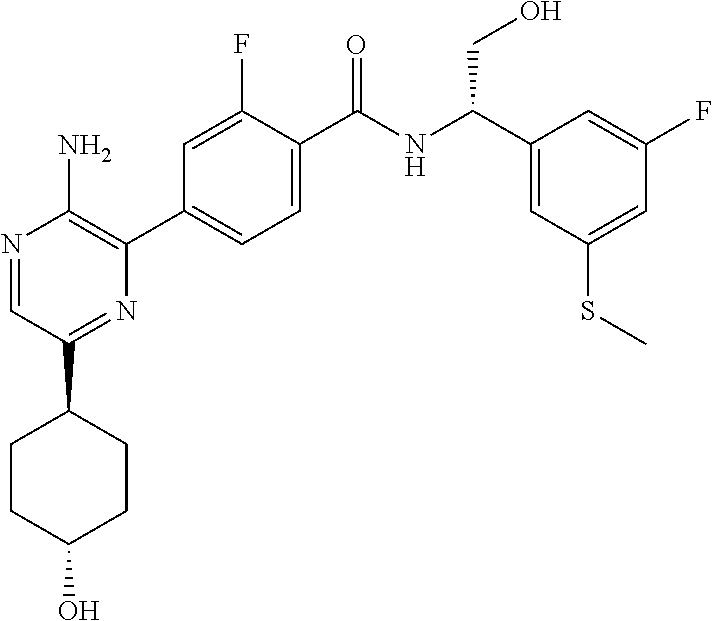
N1=CC(C2CCC(O)CC2)=NC(C2=CC=C(C(NC(C3=CC(SC)=CC(F)=C3)CO)=O)C(F)=C2)=C1N
